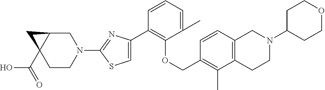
C1(C2=CSC(N3CC4C(C(=O)O)(CC3)C4)=N2)=C(OCC2=C(C)C3=C(C=C2)CN(C2CCOCC2)CC3)C(C)=CC=C1
